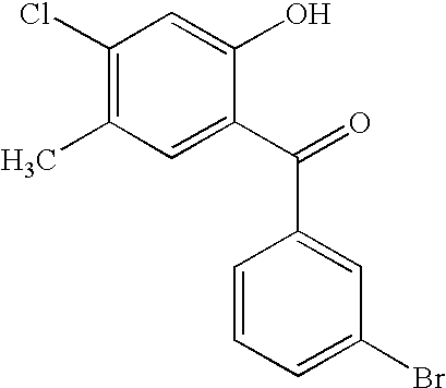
C1(Cl)=C(C)C=C(C(=O)C2=CC(Br)=CC=C2)C(O)=C1
